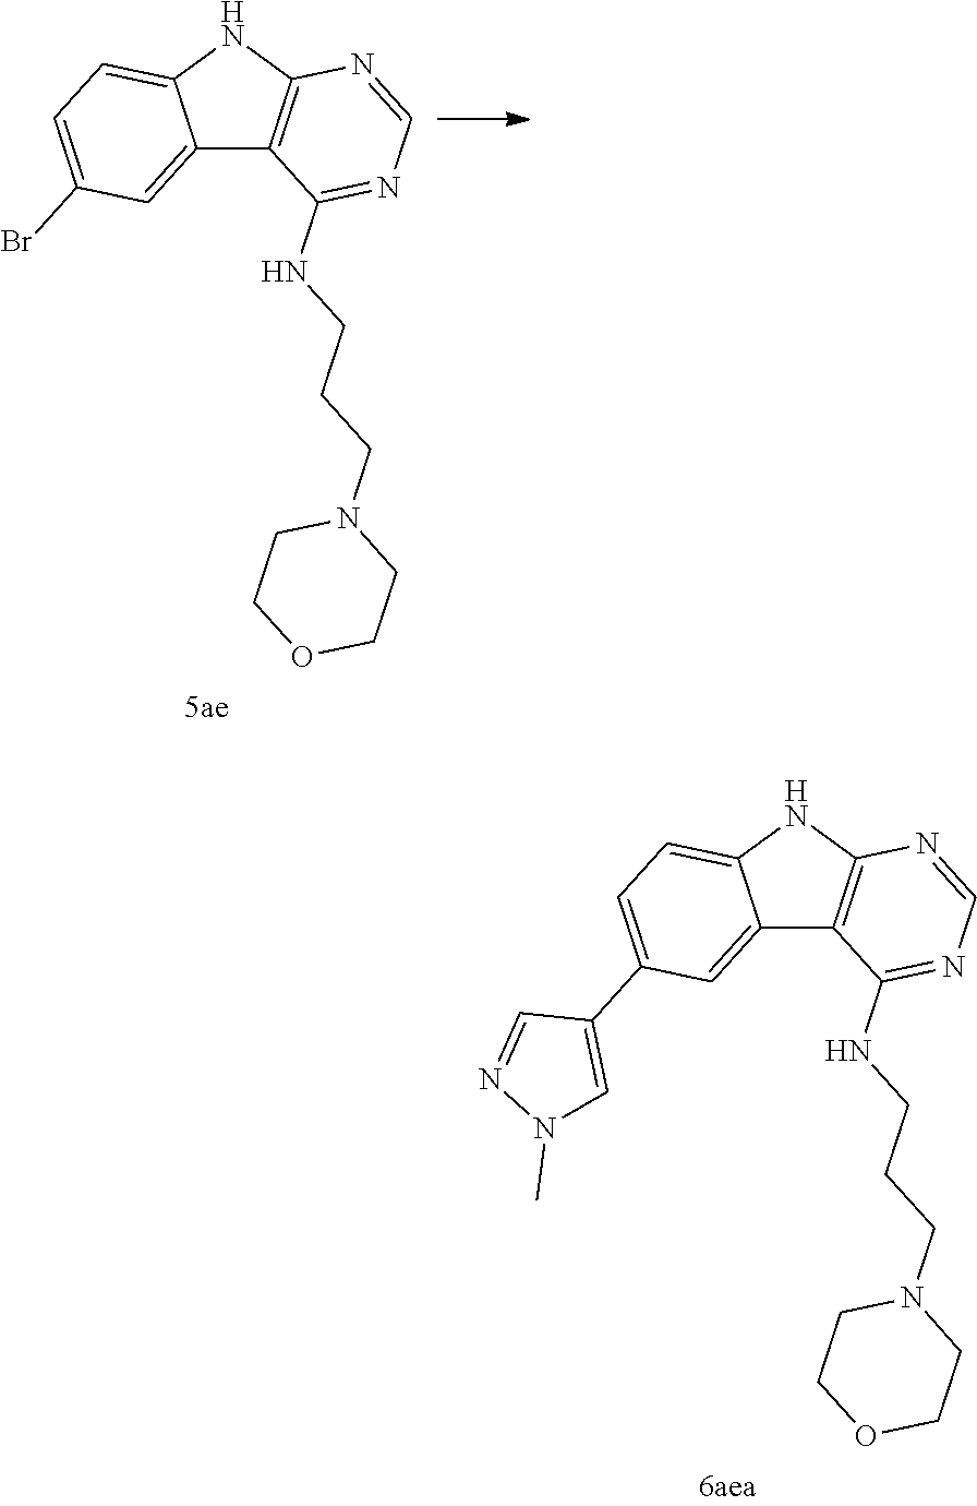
C12=CC(C3=CN(C)N=C3)=CC=C1NC1=C2C(NCCCN2CCOCC2)=NC=N1.C12=CC(Br)=CC=C1NC1=C2C(NCCCN2CCOCC2)=NC=N1
